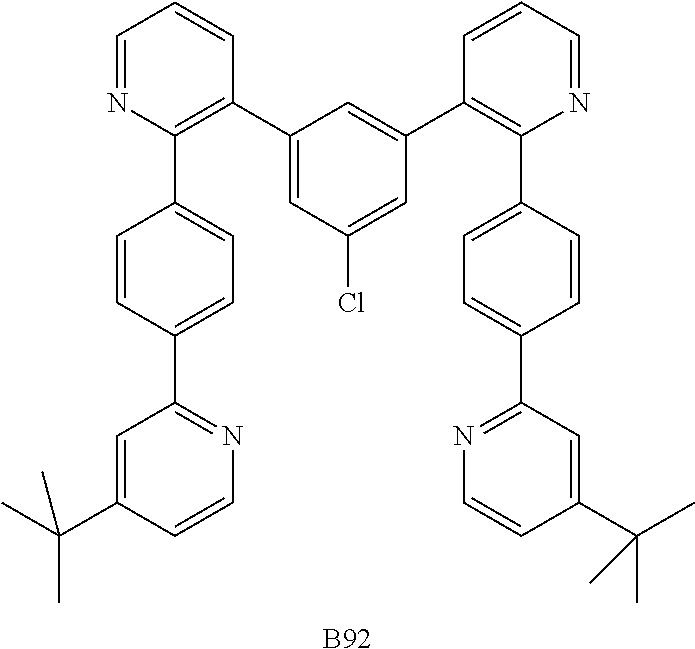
[B92].C1=NC(C2=CC=C(C3=NC=CC(C(C)(C)C)=C3)C=C2)=C(C2=CC(Cl)=CC(C3=C(C4=CC=C(C5=NC=CC(C(C)(C)C)=C5)C=C4)N=CC=C3)=C2)C=C1
